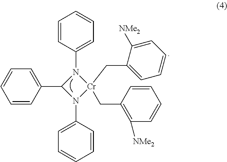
[Cr]1(CC2=C([NMe2])C=CC=C2)(CC2=CC=CC=C2[NMe2])N(C2=CC=CC=C2)C(C2=CC=CC=C2)N1C1=CC=CC=C1
